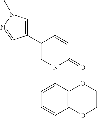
C1=C(C)C(C2=CN(C)N=C2)=CN(C2=CC=CC3=C2OCCO3)C1=O
